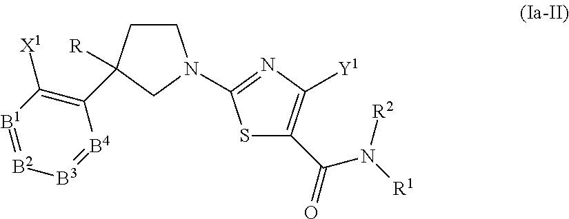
[B3]1=[B4]C(C2([R])CCN(C3=NC([Y1])=C(C(N([R1])[R2])=O)S3)C2)=C([X1])[B1]=[B2]1
